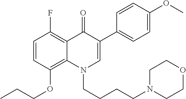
C1=CC(OCCC)=C2C(=C1F)C(=O)C(C1=CC=C(OC)C=C1)=CN2CCCCN1CCOCC1
